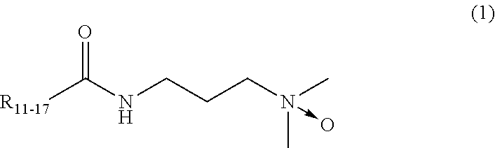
O=C(NCCCN(C)(C)->O)[R11-17]
